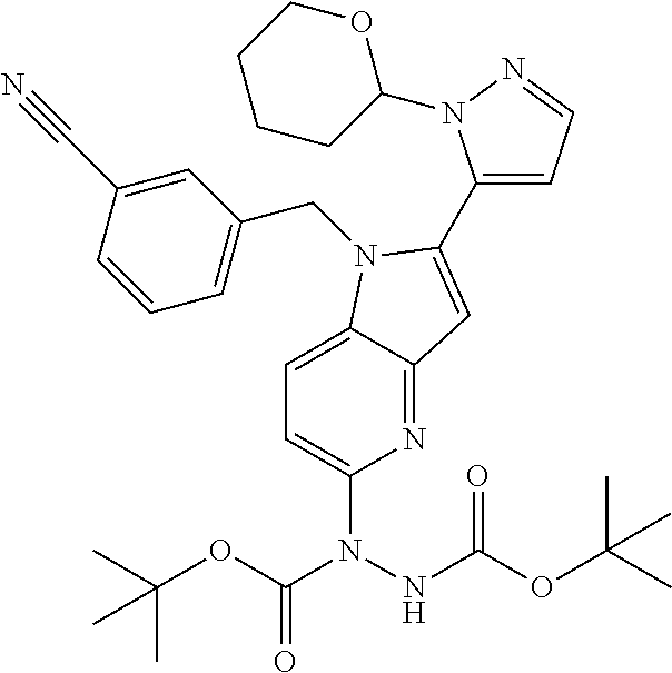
C(OC(N(NC(OC(C)(C)C)=O)C1=CC=C2C(=N1)C=C(C1=CC=NN1C1OCCCC1)N2CC1=CC=CC(C#N)=C1)=O)(C)(C)C
